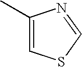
C1=C(C)N=CS1
